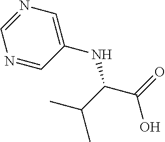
C(C(C(=O)O)NC1=CN=CN=C1)(C)C
